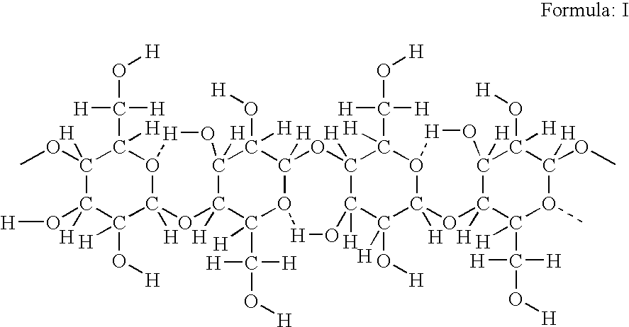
C1(OC)([H])C(O[H])([H])C(O[H])([H])C2([H])O(C1(C([H])([H])O[H])[H])[H]OC1([H])C([H])(O2)C(C(O[H])([H])[H])([H])O2C([H])(C1(O[H])[H])OC1([H])C([H])(C([H])(O[H])C3([H])O([H]OC4([H])C([H])(O3)C(C([H])([H])O[H])([H])O(C)C(OC)([H])C4(O[H])[H])C1(C([H])([H])O[H])[H])O[H]2
